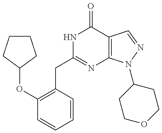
C(C1=NC2=C(C(=O)N1)C=NN2C1CCOCC1)C1=C(OC2CCCC2)C=CC=C1
